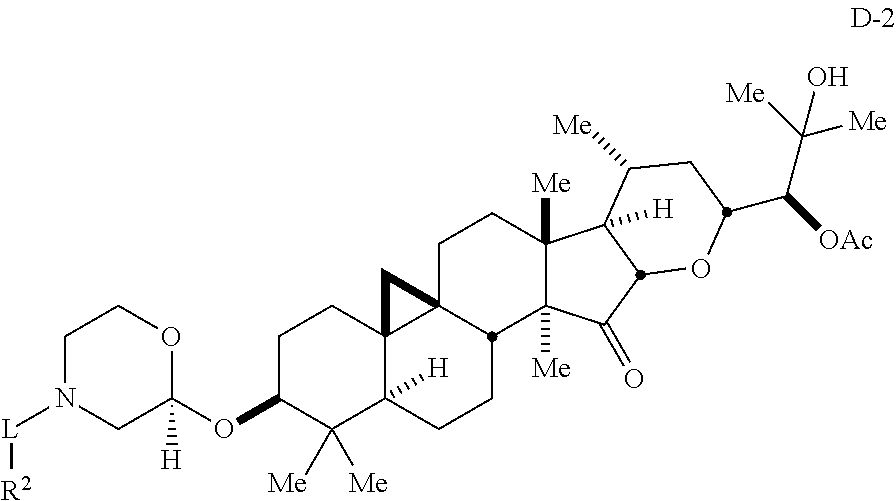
C1N([L][R2])CC(OC2C([Me])([Me])C3([H])C4(CC2)C2(C4)CCC4([Me])C([Me])(C(=O)C5C4([H])C([Me])CC(C(C([Me])([Me])O)[OAc])O5)C2CC3)([H])OC1
